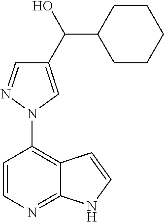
C1=CN=C2C(=C1N1C=C(C(O)C3CCCCC3)C=N1)C=CN2
